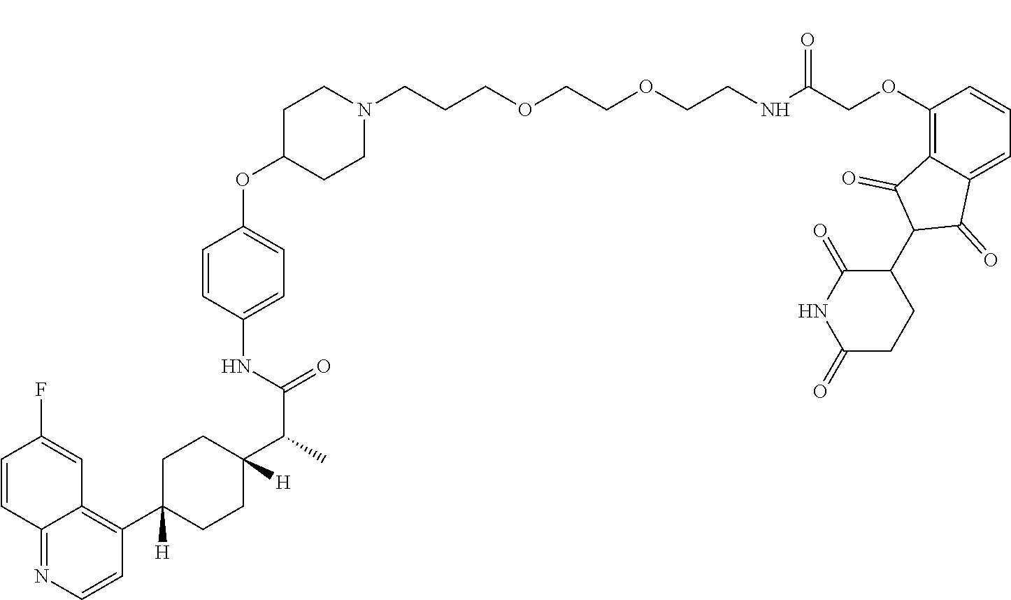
C(COCCOCCNC(COC1=C2C(=CC=C1)C(=O)C(C1C(=O)NC(=O)CC1)C2=O)=O)CN1CCC(OC2=CC=C(NC(C(C)C3([H])CCC(C4=C5C(=NC=C4)C=CC(F)=C5)([H])CC3)=O)C=C2)CC1
